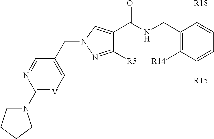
N1(C2=[V]C=C(CN3C=C(C(NCC4=C([R14])C([R15])=CC=C4[R18])=O)C([R5])=N3)C=N2)CCCC1
